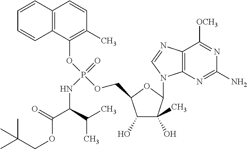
C1(O)C(C)(O)C(N2C3=C(N=C2)C([OCH3])=NC(N)=N3)OC1COP(OC1=C(C)C=CC2=C1C=CC=C2)(=O)NC(C(OCC(C)(C)C)=O)C(C)C
